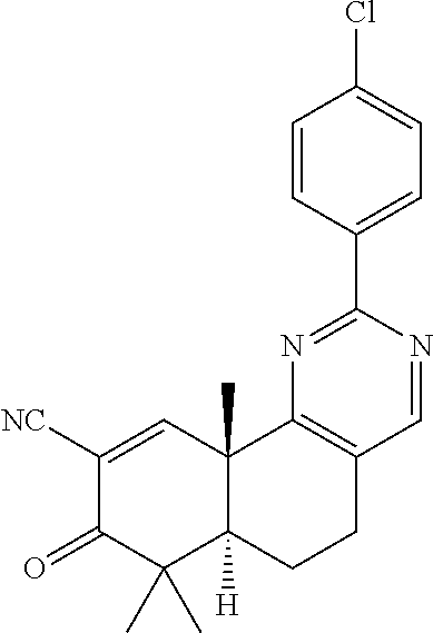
C1([NC])=CC2(C)C([H])(C(C)(C)C1=O)CCC1=C2N=C(C2=CC=C(Cl)C=C2)N=C1
